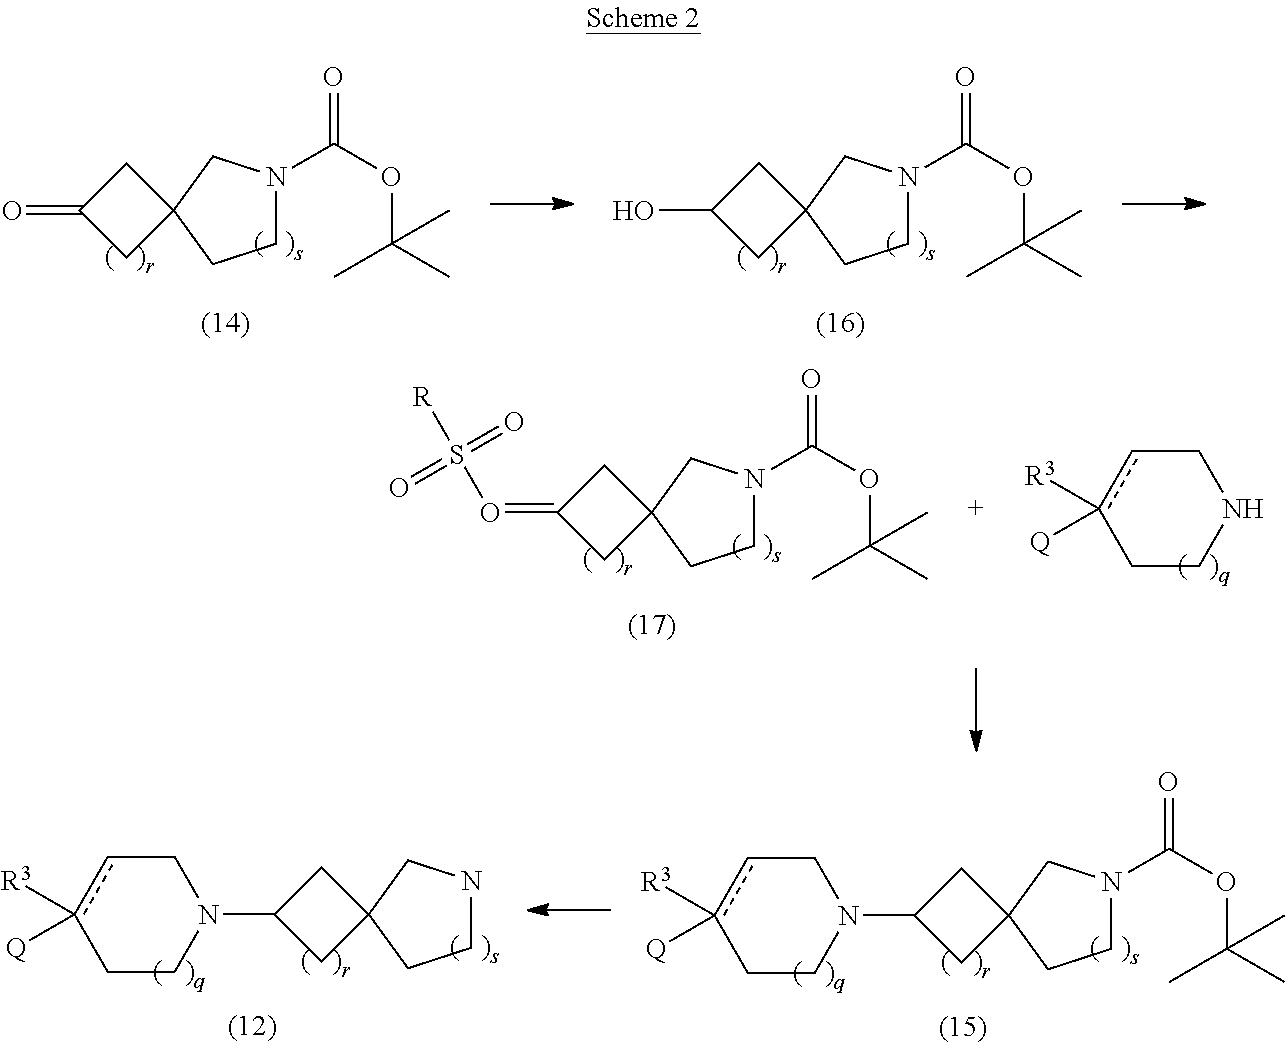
C1N(C(OC(C)(C)C)=O)CC2(C1)CC(=O)C2.C1N(C(OC(C)(C)C)=O)CC2(C1)CC(O)C2.C1cc([R3])([Q])CCN1.C1N(C(OC(C)(C)C)=O)CC2(C1)CC(=OS([R])(=O)=O)C2.C1N(C(OC(C)(C)C)=O)CC2(C1)CC(N1Ccc([R3])([Q])CC1)C2.C1NCC2(C1)CC(N1Ccc([R3])([Q])CC1)C2
